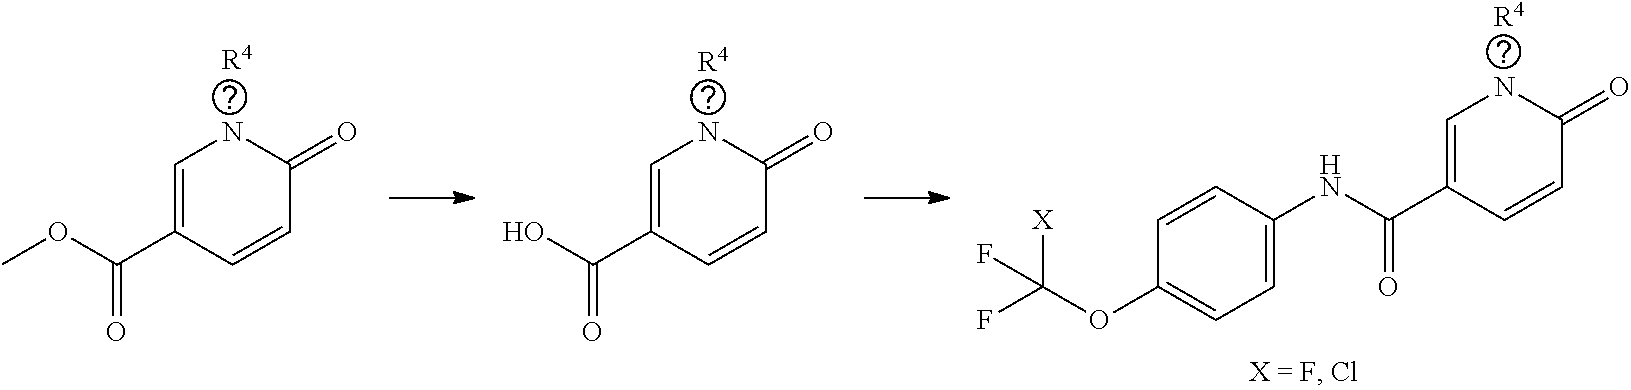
C1=C(C(NC2=CC=C(OC(F)([X])F)C=C2)=O)C=CC(=O)N1.[R4].C1=C(C(OC)=O)C=CC(=O)N1.C1=C(C(O)=O)C=CC(=O)N1.[R4].[R4]
